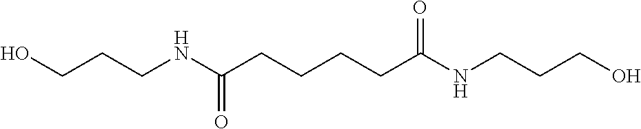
C(CCCC(NCCCO)=O)C(=O)NCCCO
